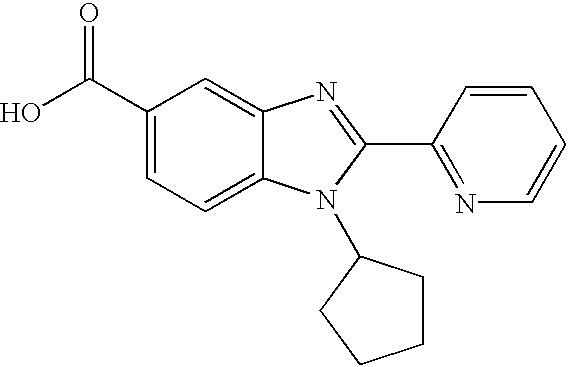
C1(C(O)=O)=CC=C2C(=C1)N=C(C1=NC=CC=C1)N2C1CCCC1
